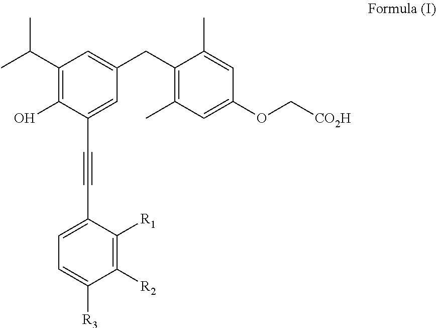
C1=C(C#CC2=CC(CC3=C(C)C=C(OC[CO2H])C=C3C)=CC(C(C)C)=C2O)C([R1])=C([R2])C([R3])=C1
